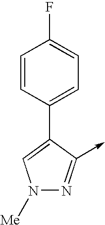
C1=CC(C2=CN([Me])N=C2->C)=CC=C1F
